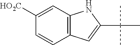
C1([HO2C])=CC2=C(C=C1)C=C(C(C)(C)C)N2
